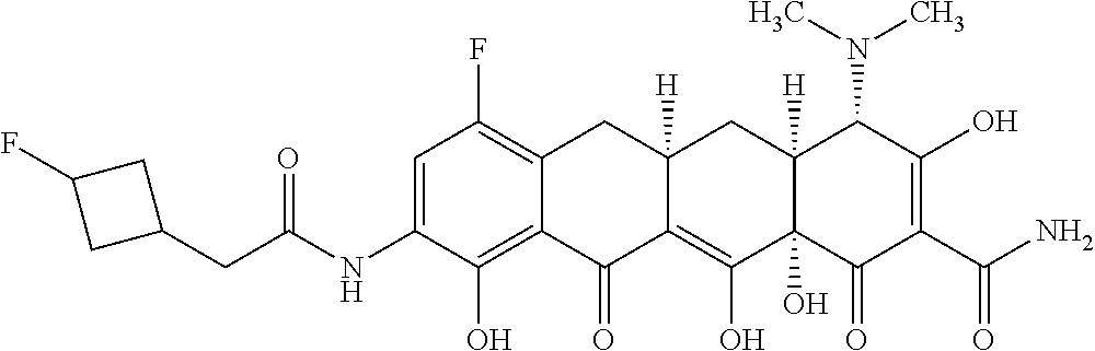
C1=C(NC(CC2CC(F)C2)=O)C(O)=C2C(=C1F)CC1([H])C(=C(O)C3(O)C([H])(C1)C(N(C)C)C(O)=C(C(N)=O)C3=O)C2=O
